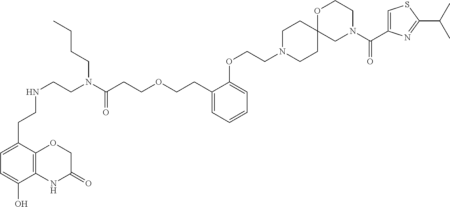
N(CCN(C(CCOCCC1=CC=CC=C1OCCN1CCC2(CC1)CN(C(C1=CSC(C(C)C)=N1)=O)CCO2)=O)CCCC)CCC1=CC=C(O)C2=C1OCC(=O)N2
